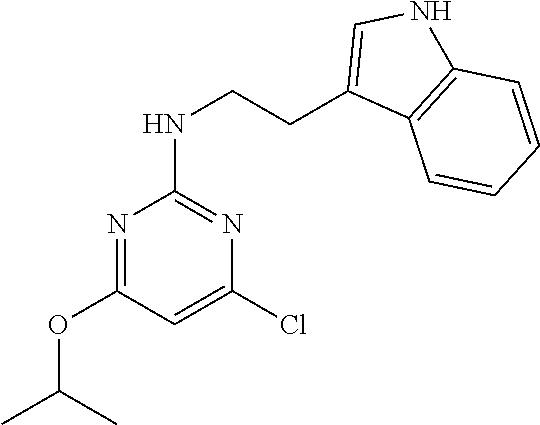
C1(Cl)=CC(OC(C)C)=NC(NCCC2=CNC3=C2C=CC=C3)=N1
